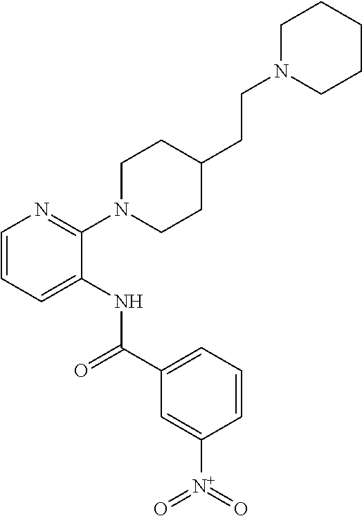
C1=CC=C(NC(C2=CC=CC([N+](=O)=O)=C2)=O)C(N2CCC(CCN3CCCCC3)CC2)=N1
